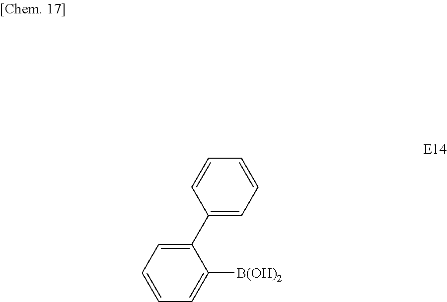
C1(C2=CC=CC=C2[B(OH)2])=CC=CC=C1
